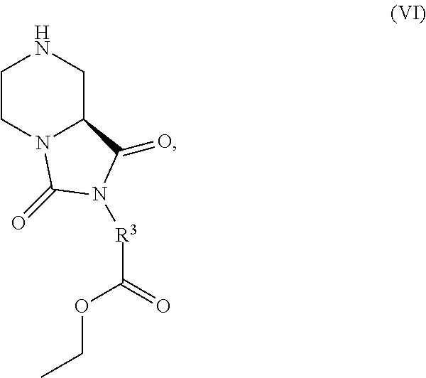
N1CCN2C(C1)C(=O)N([R3]C(OCC)=O)C2=O
